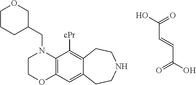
C(C=CC(O)=O)(O)=O.C1COC2=C(N1CC1CCCOC1)C([cPr])=C1C(=C2)CCNCC1
